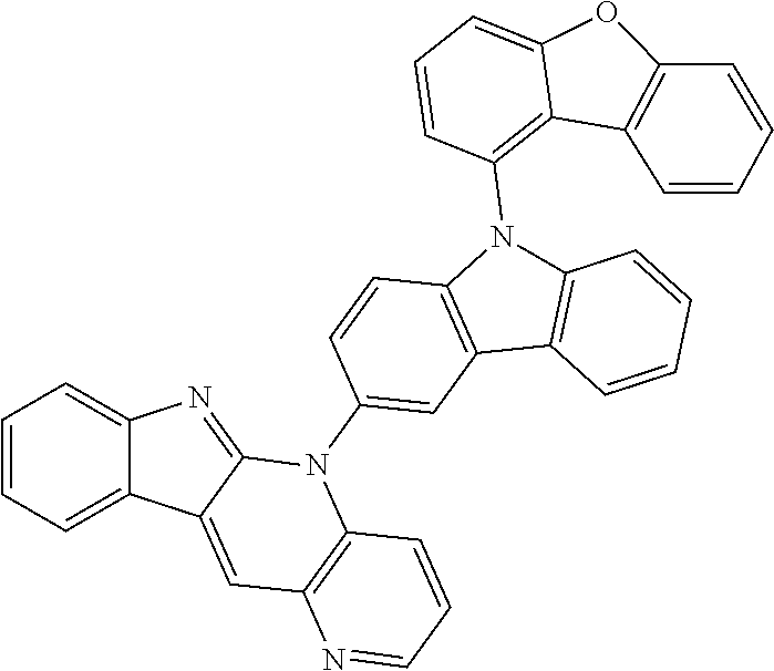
C1=CC=C2C(=C1)N=C1C2=CC2=C(N1C1=CC3=C(C=C1)N(C1=C4C(=CC=C1)OC1=C4C=CC=C1)C1=C3C=CC=C1)C=CC=N2
